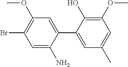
C1=C(C2=CC(OC)=C(Br)C=C2N)C(O)=C(OC)C=C1C
